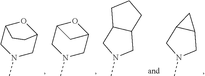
C1N(C)CC2OC1CC2.C1N(C)CC2OC1C2.C12CN(C)CC1CCC2.C12CN(C)CC1C2
